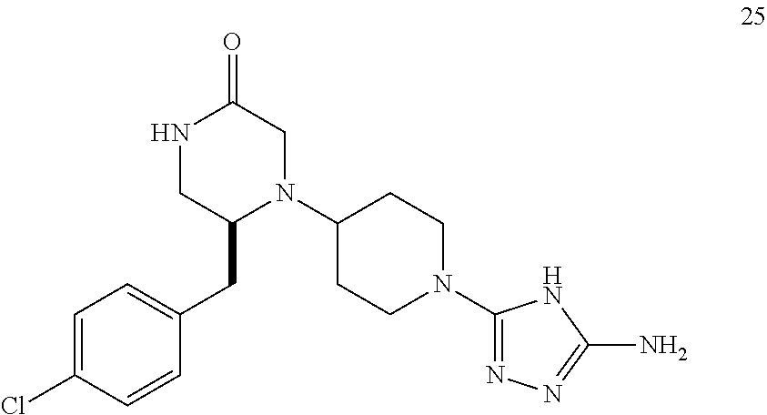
N1(C2CCN(C3=NN=C(N)N3)CC2)CC(=O)NCC1CC1=CC=C(Cl)C=C1
